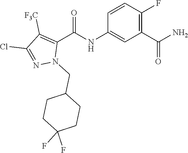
C1=CC(F)=C(C(N)=O)C=C1NC(C1=C([F3C])C(Cl)=NN1CC1CCC(F)(F)CC1)=O
